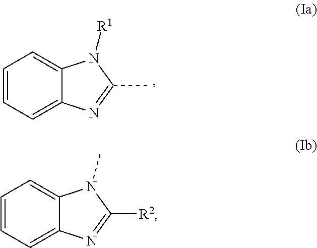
C1=CC=C2C(=C1)N([R1])C(C)=N2.C1=CC=C2C(=C1)N(C)C([R2])=N2
